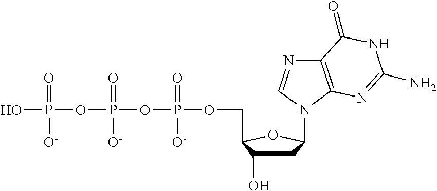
OP(OP(OP(OCC1C(O)CC(N2C3=C(N=C2)C(=O)NC(N)=N3)O1)(=O)[O-])(=O)[O-])(=O)[O-]
